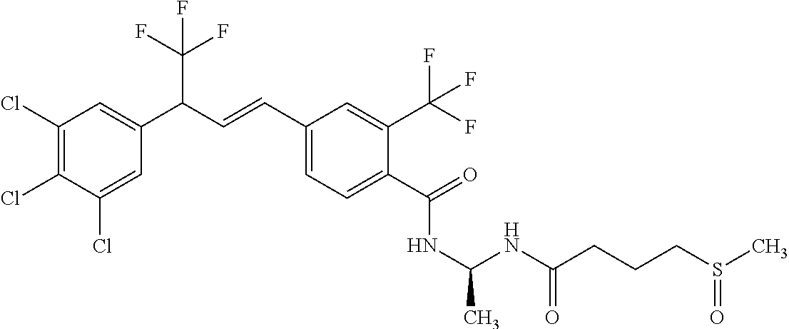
C1(Cl)=C(Cl)C(Cl)=CC(C(C=CC2=CC=C(C(=O)NC(C)NC(CCCS(C)=O)=O)C(C(F)(F)F)=C2)C(F)(F)F)=C1
